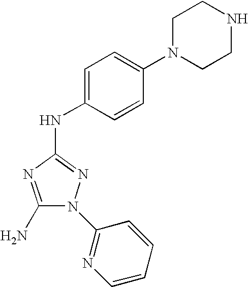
C1(N)=NC(NC2=CC=C(N3CCNCC3)C=C2)=NN1C1=NC=CC=C1
